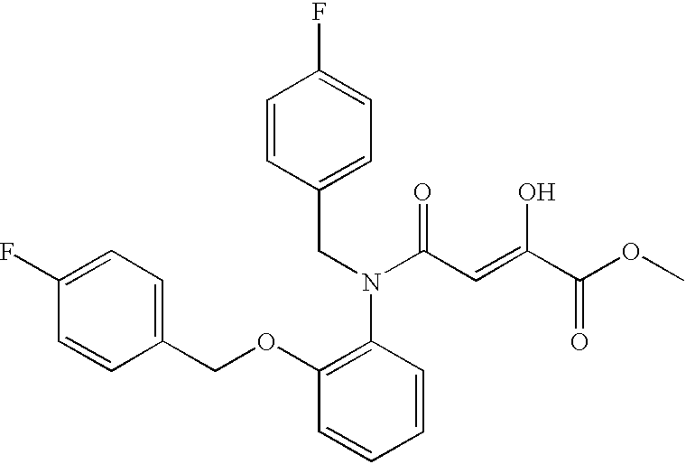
C1(COC2=C(N(CC3=CC=C(F)C=C3)C(C=C(C(OC)=O)O)=O)C=CC=C2)=CC=C(F)C=C1
